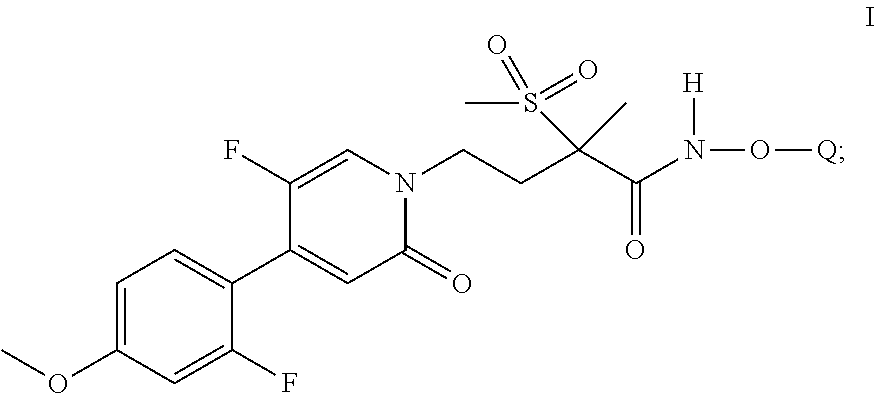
C1=C(OC)C=C(F)C(C2=CC(=O)N(CCC(C(N(O[Q])[H])=O)(C)S(C)(=O)=O)C=C2F)=C1
